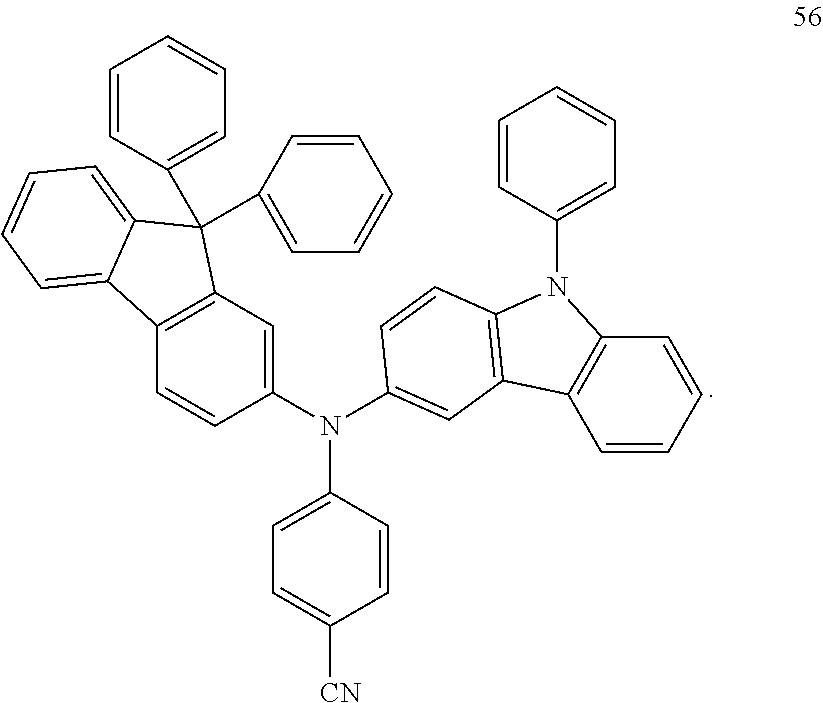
C1=CC=CC2=C1C1=C(N2C2=CC=CC=C2)C=CC(N(C2=CC3=C(C=C2)C2=CC=CC=C2C3(C2=CC=CC=C2)C2=CC=CC=C2)C2=CC=C([CN])C=C2)=C1
